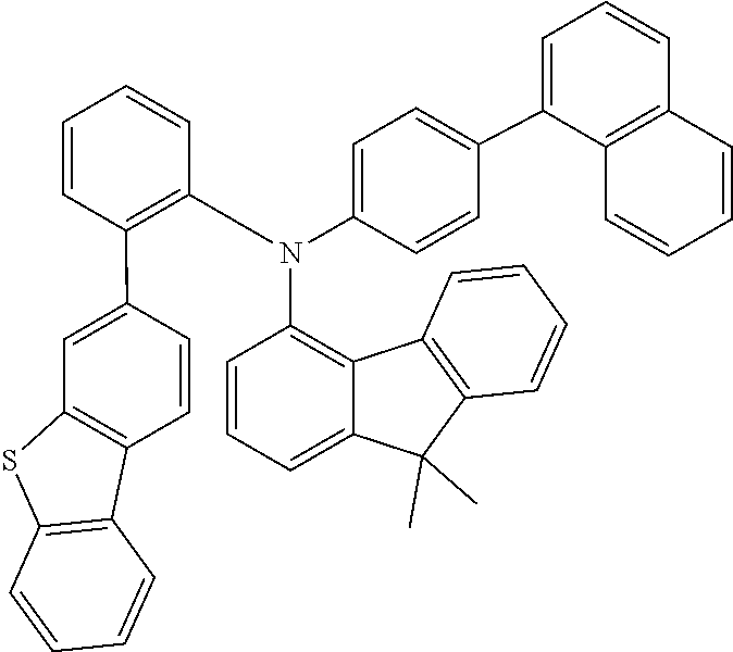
C1(N(C2=C(C3=CC4=C(C=C3)C3=C(S4)C=CC=C3)C=CC=C2)C2=CC=C(C3=CC=CC4=C3C=CC=C4)C=C2)=C2C3=C(C=CC=C3)C(C)(C)C2=CC=C1
